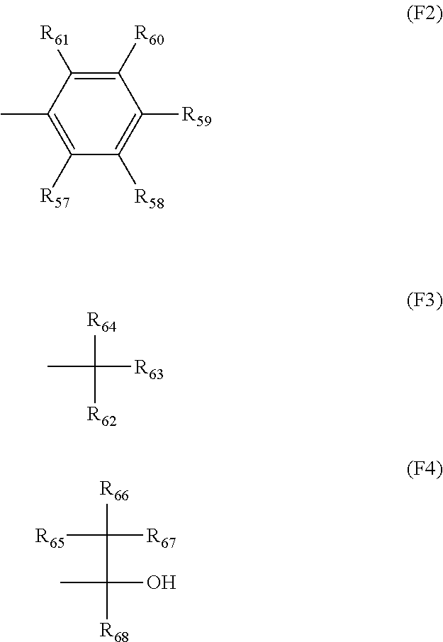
C1([R60])=C([R61])C(C)=C([R57])C([R58])=C1[R59].CC([R63])([R64])[R62].[R65]C([R67])([R66])C(O)(C)[R68]
